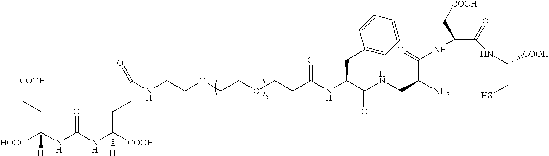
C(C(NC(NC([COOH])([H])CCC(=O)NCCOCCOCCC(NC(C(NCC(N)C(=O)NC(C(=O)NC([COOH])CS)C[COOH])=O)CC1=CC=CC=C1)=O)=O)([HOOC])[H])C[COOH]
